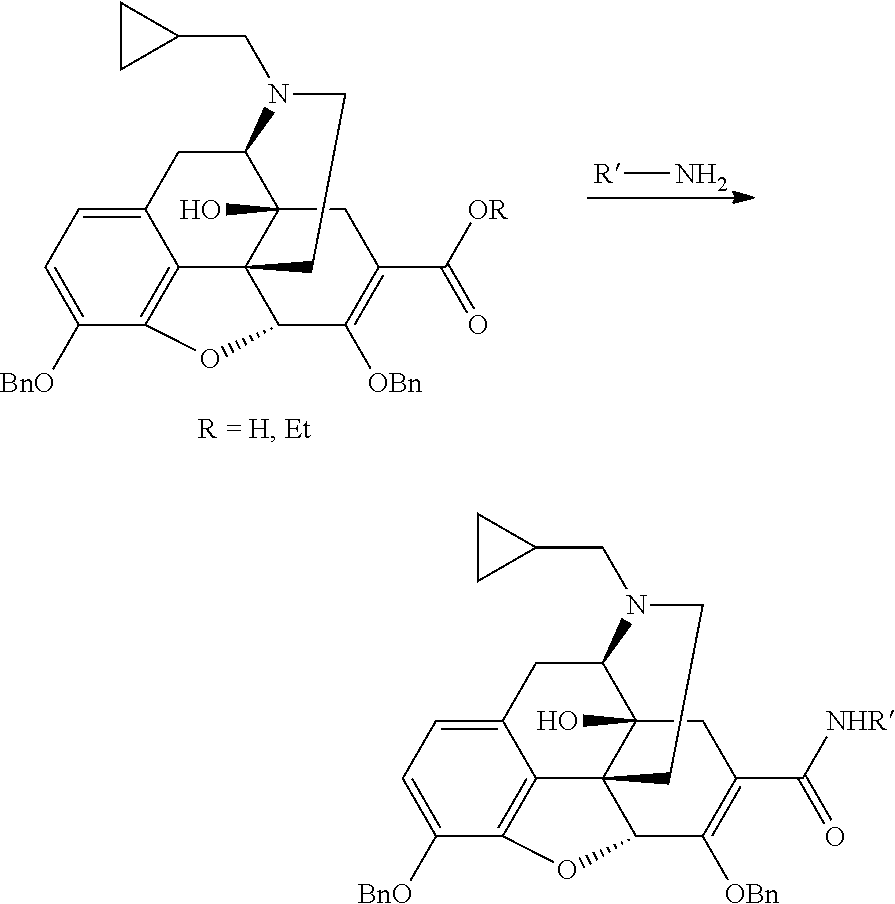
[R]N.C12CC3=CC=C([BnO])C4=C3C3(C1(O)CC(C([OR])=O)=C([OBn])C3O4)CCN2CC1CC1.C12CC3=CC=C([BnO])C4=C3C3(C1(O)CC(C([NHR])=O)=C([OBn])C3O4)CCN2CC1CC1
